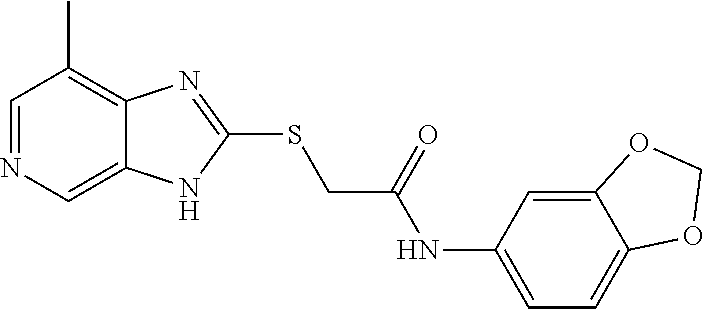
C1=NC=C2C(=C1C)N=C(SCC(NC1=CC=C3C(=C1)OCO3)=O)N2
